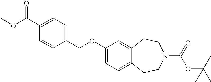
C1=CC(COC2=CC=C3C(=C2)CCN(C(OC(C)(C)C)=O)CC3)=CC=C1C(OC)=O
